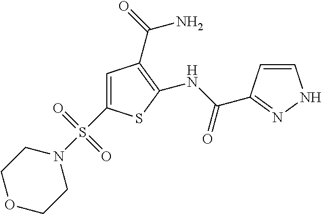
C1=C(S(N2CCOCC2)(=O)=O)SC(NC(=O)C2=NNC=C2)=C1C(=O)N
